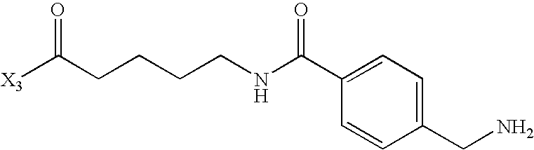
[X3]C(CCCCNC(C1=CC=C(CN)C=C1)=O)=O
